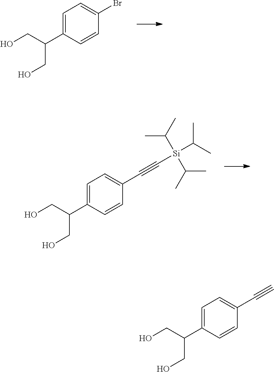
C1=C(C(CO)CO)C=CC(Br)=C1.C1=C(C(CO)CO)C=CC(C#C[Si](C(C)C)(C(C)C)C(C)C)=C1.C1=C(C(CO)CO)C=CC(C#C)=C1
